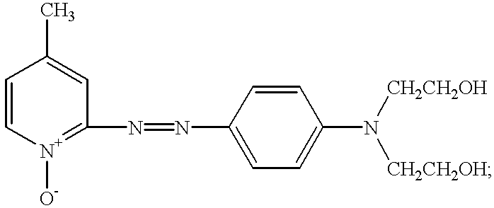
C1=C[N+]([O-])=C(N=NC2=CC=C(N([CH2CH2OH])[CH2CH2OH])C=C2)C=C1C
